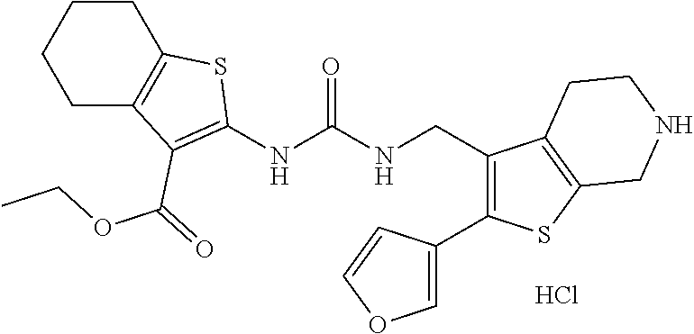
C1CC2=C(CC1)C(C(OCC)=O)=C(NC(NCC1=C(C3=COC=C3)SC3=C1CCNC3)=O)S2.Cl
